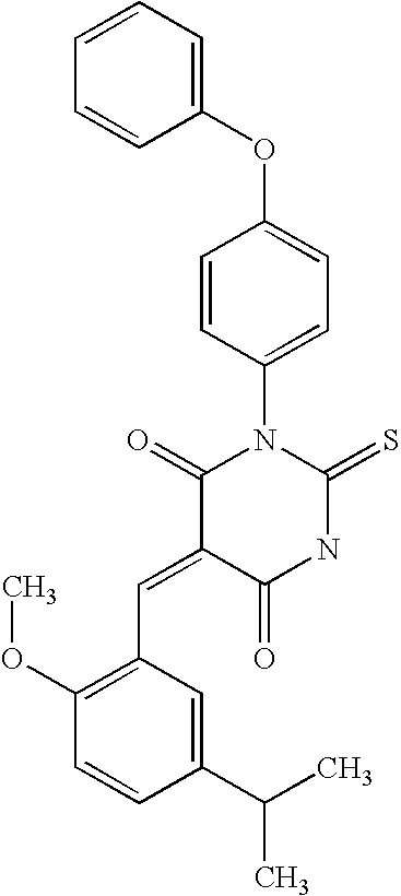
C1=CC=CC(OC2=CC=C(N3C(=O)C(=CC4=C(OC)C=CC(C(C)C)=C4)C(=O)NC3=S)C=C2)=C1
